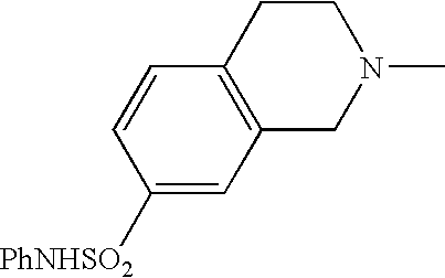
C1([PhNHSO2])=CC2=C(C=C1)CCN(C)C2
